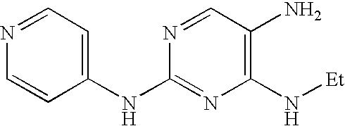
C1(NC2=CC=NC=C2)=NC(N[Et])=C(N)C=N1
